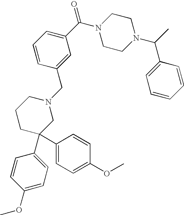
C1(C(N2CCN(C(C)C3=CC=CC=C3)CC2)=O)=CC=CC(CN2CCCC(C3=CC=C(OC)C=C3)(C3=CC=C(OC)C=C3)C2)=C1
